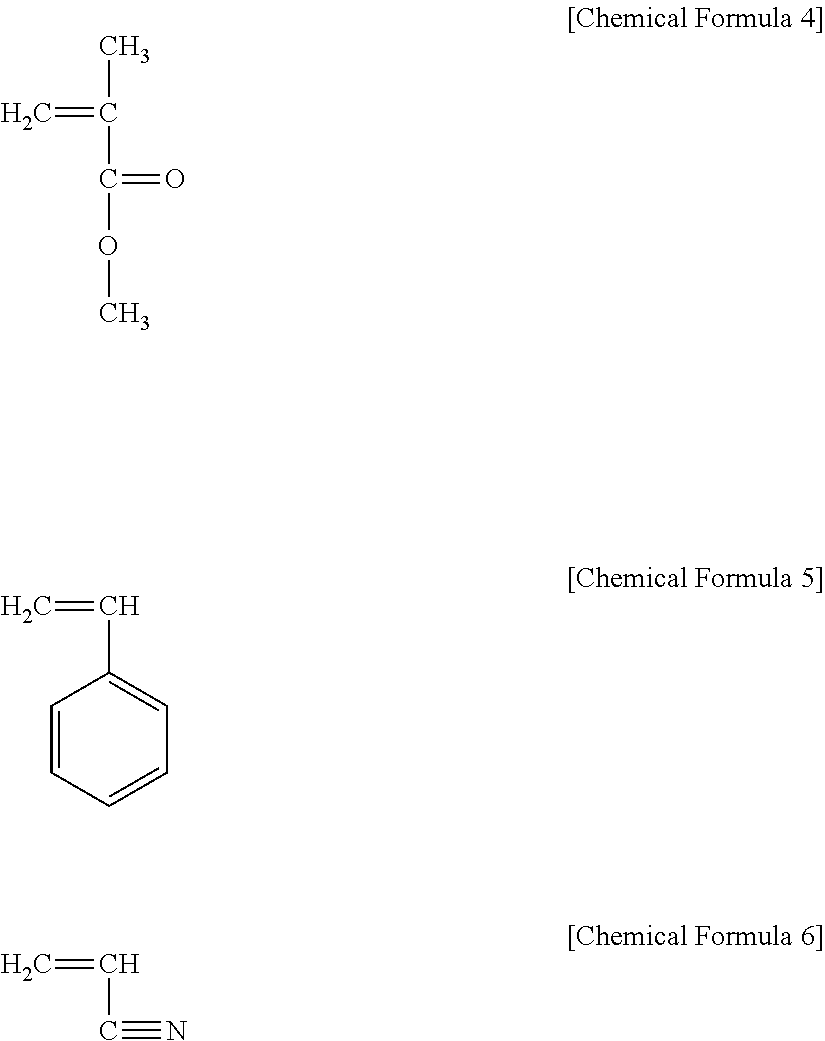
CC(C(OC)=O)=C.C1=CC=CC=C1C=C.C(C=C)#N
